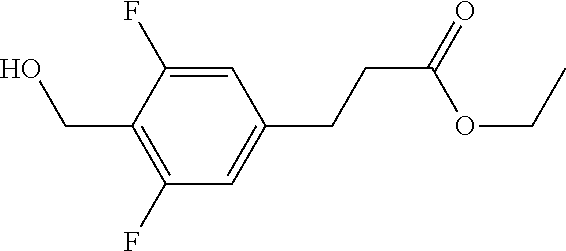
C1=C(F)C(CO)=C(F)C=C1CCC(=O)OCC
